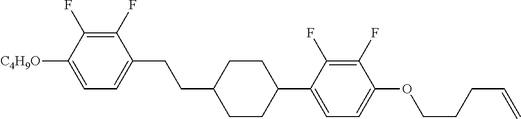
C1(F)=C(F)C([C4H9O])=CC=C1CCC1CCC(C2=CC=C(OCCCC=C)C(F)=C2F)CC1
